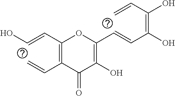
C1(C=C)=C(C=CO)OC(C=CC(=C(C=C)O)O)=C(O)C1=O
